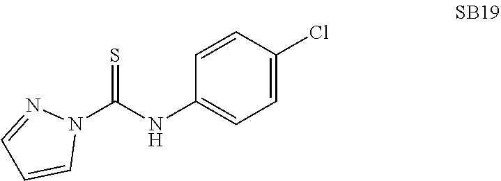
N1(C(NC2=CC=C(Cl)C=C2)=S)N=CC=C1
